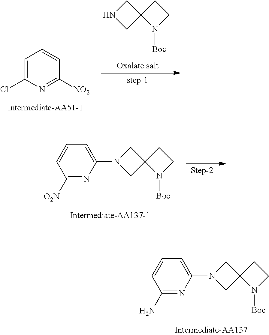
C1=C(Cl)N=C([NO2])C=C1.N1CC2(C1)N([Boc])CC2.N1(C2=CC=CC([O2N])=N2)CC2(C1)N([Boc])CC2.N1(C2=CC=CC(N)=N2)CC2(C1)N([Boc])CC2
